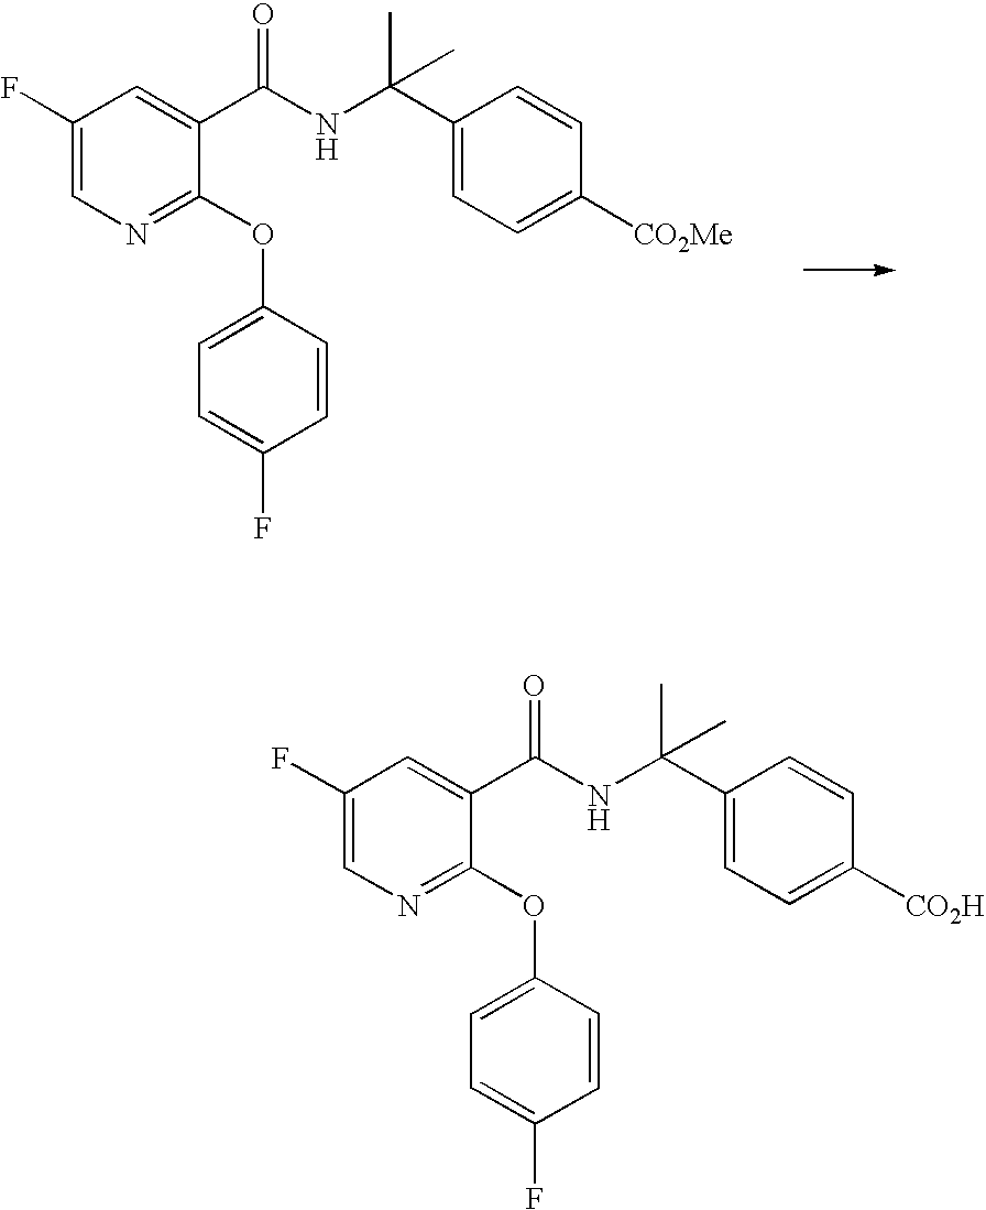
C1(F)=CN=C(OC2=CC=C(F)C=C2)C(C(NC(C)(C)C2=CC=C([CO2Me])C=C2)=O)=C1.C1(F)=CN=C(OC2=CC=C(F)C=C2)C(C(NC(C)(C)C2=CC=C([CO2H])C=C2)=O)=C1
